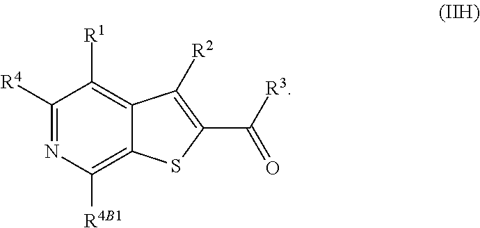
C1([R4])=NC([R4B1])=C2C(=C1[R1])C([R2])=C(C([R3])=O)S2
